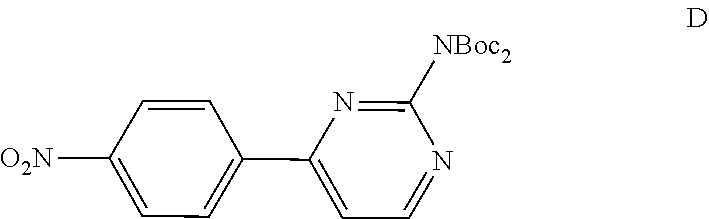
C1=CC(C2=CC=NC([NBoc2])=N2)=CC=C1[O2N]
